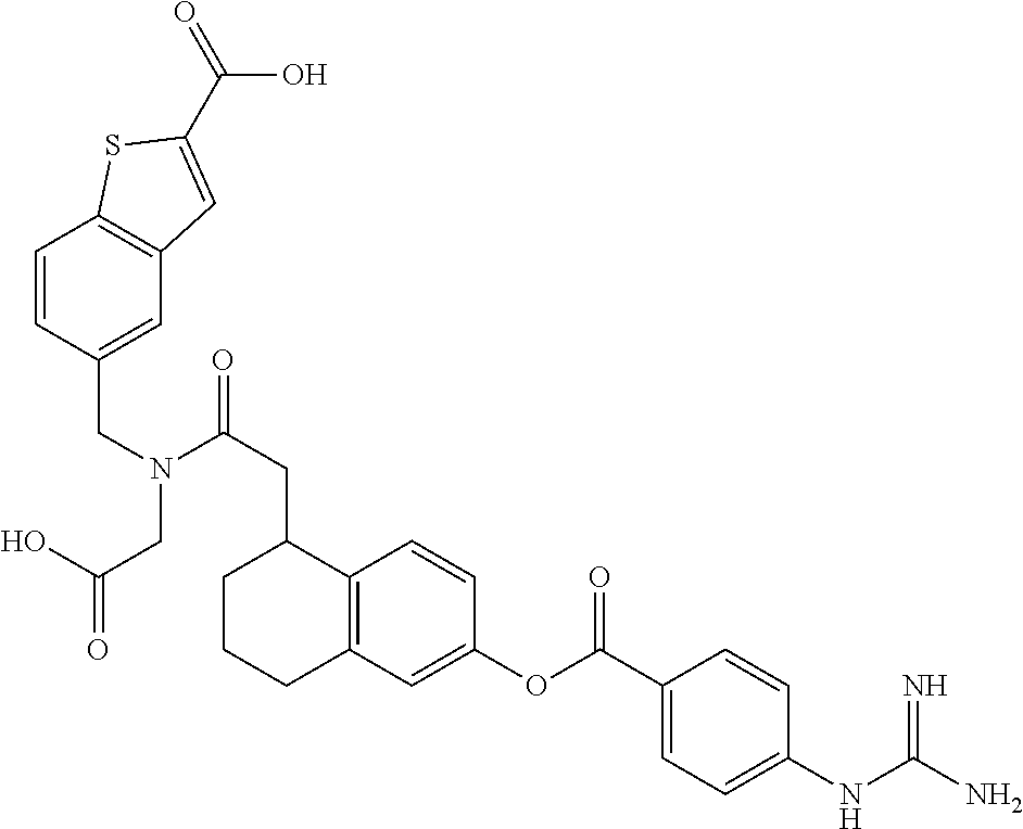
C12=C(C=C(OC(C3=CC=C(NC(N)=N)C=C3)=O)C=C1)CCCC2CC(N(CC1=CC2=C(C=C1)SC(C(=O)O)=C2)CC(=O)O)=O
